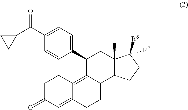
C1(C2C3=C4C(=CC(=O)CC4)CCC3C3C(C)(C2)C([R6])([R7])CC3)=CC=C(C(C2CC2)=O)C=C1
